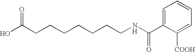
C(CCCCCCNC(C1=CC=CC=C1[COOH])=O)C(O)=O.[H]
